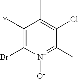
C1(C)=C(Br)[N+]([O-])=C(C)C(Cl)=C1C
